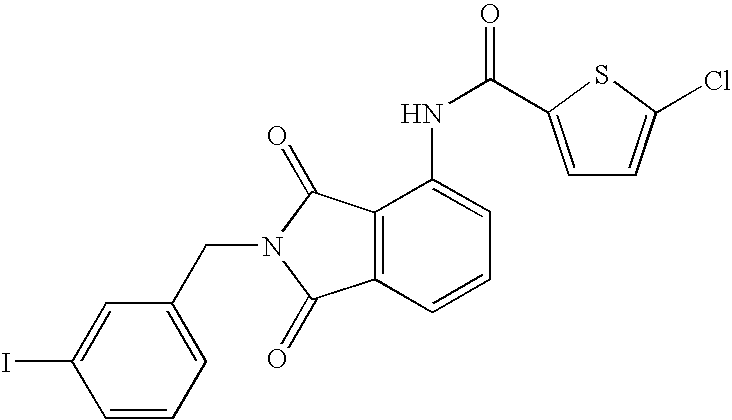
C1=CC=C(CN2C(=O)C3=C(C2=O)C=CC=C3NC(=O)C2=CC=C(Cl)S2)C=C1I
